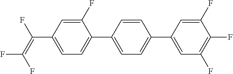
C1(F)=CC(C(=C(F)F)F)=CC=C1C1=CC=C(C2=CC(F)=C(F)C(F)=C2)C=C1
